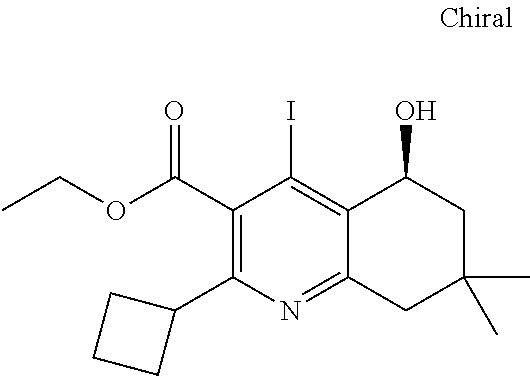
C1(C(OCC)=O)=C(C2CCC2)N=C2C(=C1I)C(O)CC(C)(C)C2
